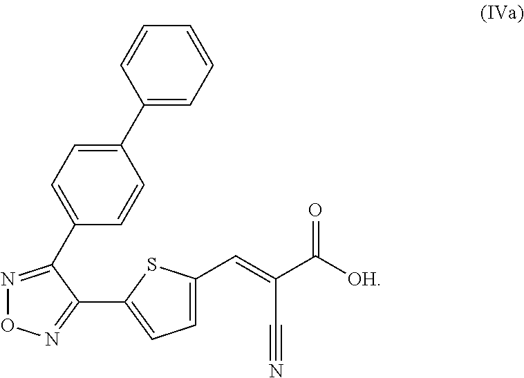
N1=C(C2=CC=C(C3=CC=CC=C3)C=C2)C(C2=CC=C(C=C(C([OH])=O)C#N)S2)=NO1
